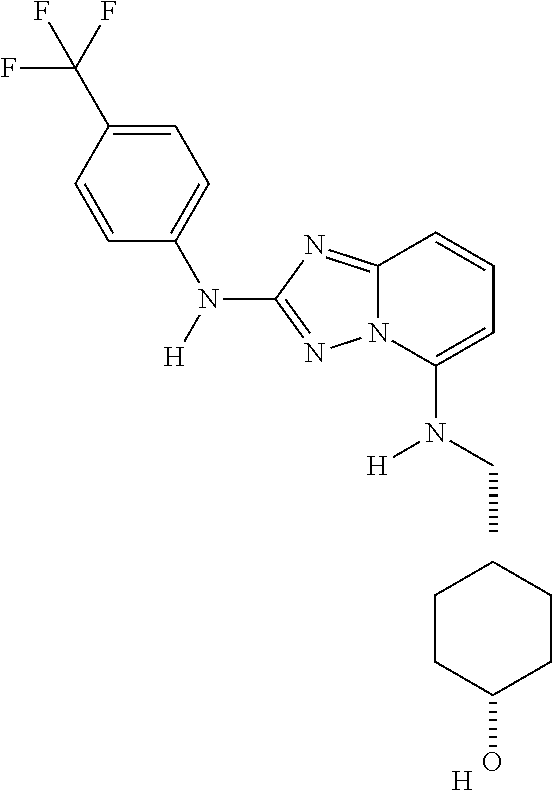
C1=C(C(F)(F)F)C=CC(N([H])C2=NN3C(=N2)C=CC=C3N(CC)[H])=C1.C1CC(O)CCC1.[H]
